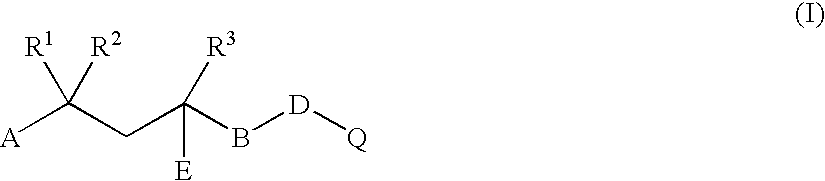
[A]C(CC(B[D][Q])([E])[R3])([R1])[R2]
